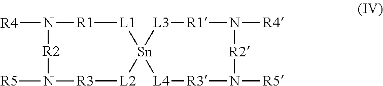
[R3]1[L2][Sn]2([L1][R1]N([R4])[R2]N1[R5])[L4][R3]N([R5])[R2]N([R4])[R1][L3]2
